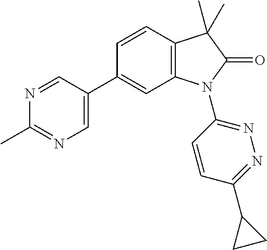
C12=C(C=CC(C3=CN=C(C)N=C3)=C1)C(C)(C)C(=O)N2C1=NN=C(C2CC2)C=C1
